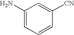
C1(N)=CC=CC([CN])=C1
